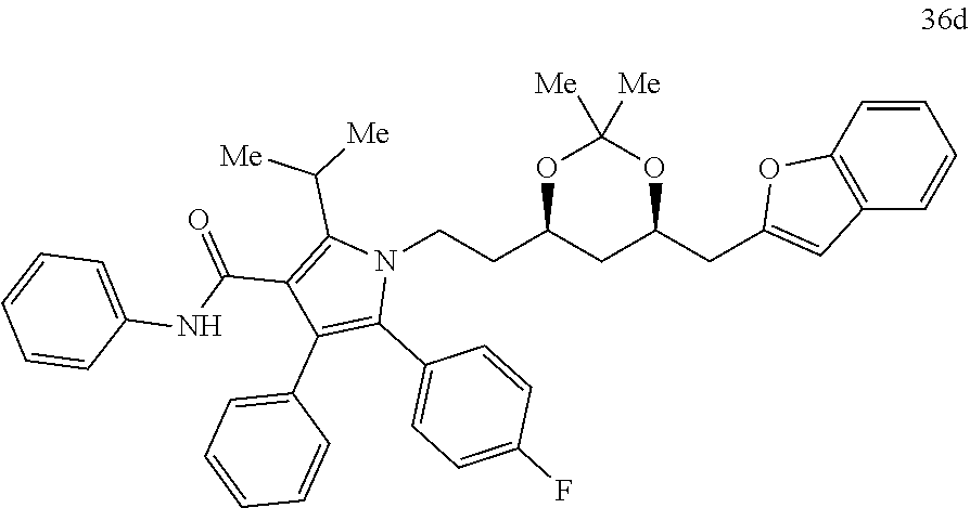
O1C(CCN2C(C([Me])[Me])=C(C(NC3=CC=CC=C3)=O)C(C3=CC=CC=C3)=C2C2=CC=C(F)C=C2)CC(CC2=CC3=C(O2)C=CC=C3)OC1([Me])[Me]
